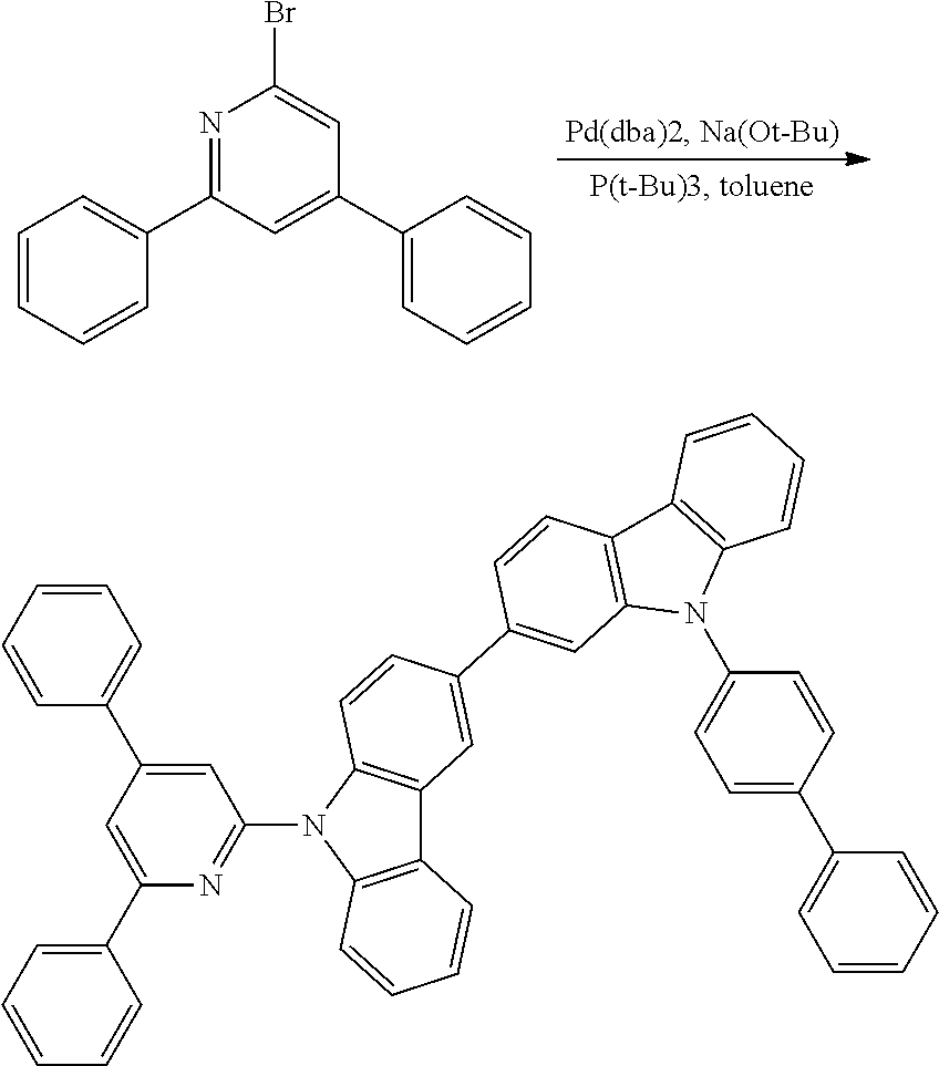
C1=CC=CC(C2=NC(Br)=CC(C3=CC=CC=C3)=C2)=C1.C1=CC=CC(C2=CC(N3C4=C(C5=C3C=CC(C3=CC6=C(C=C3)C3=C(N6C6=CC=C(C7=CC=CC=C7)C=C6)C=CC=C3)=C5)C=CC=C4)=NC(C3=CC=CC=C3)=C2)=C1
